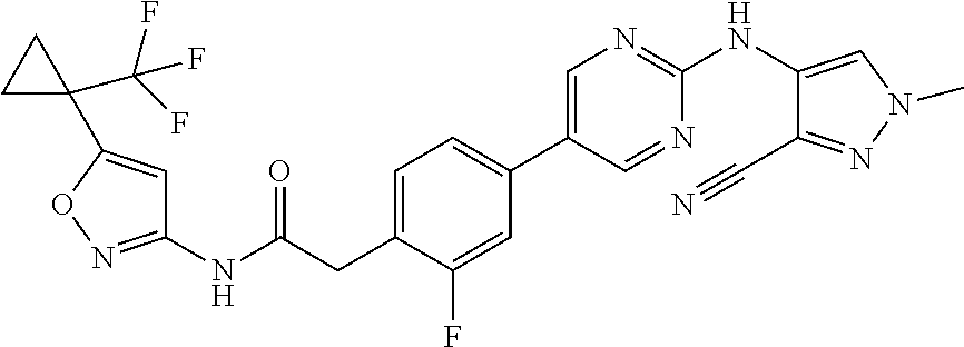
C1=C(CC(NC2=NOC(C3(C(F)(F)F)CC3)=C2)=O)C(F)=CC(C2=CN=C(NC3=CN(C)N=C3C#N)N=C2)=C1
